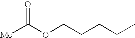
C(OCCCCC)([Me])=O
